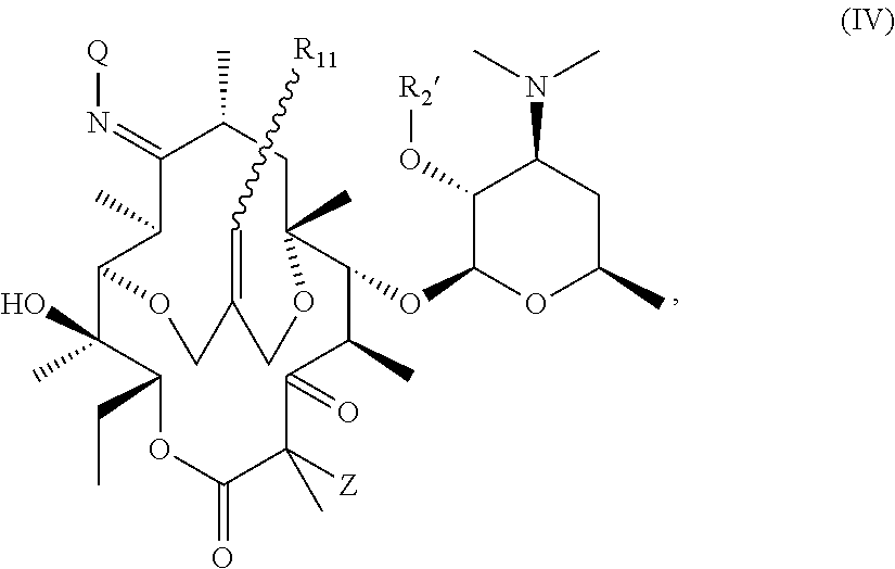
C1(O[R2])C(OC2C(C)C(=O)C([Z])(C)C(=O)OC(CC)C(C)(O)C3C(C)C(=N[Q])C(C)CC2(C)OCC(=C[R11])CO3)OC(C)CC1N(C)C
